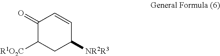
C1(=O)C([R1O2C])CC([NR2R3])C=C1
